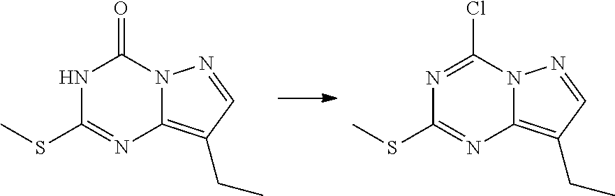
N12C(=O)NC(SC)=NC1=C(CC)C=N2.N12C(Cl)=NC(SC)=NC1=C(CC)C=N2
